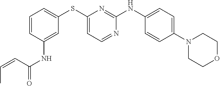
C1=CC=C(SC2=CC=NC(NC3=CC=C(N4CCOCC4)C=C3)=N2)C=C1NC(=O)C=CC
